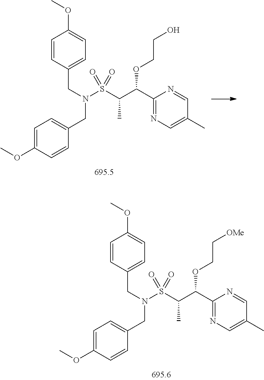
C1=CC(CN(S(C(C(C2=NC=C(C)C=N2)OCCO)C)(=O)=O)CC2=CC=C(OC)C=C2)=CC=C1OC.C1=CC(CN(S(C(C(C2=NC=C(C)C=N2)OCC[OMe])C)(=O)=O)CC2=CC=C(OC)C=C2)=CC=C1OC
